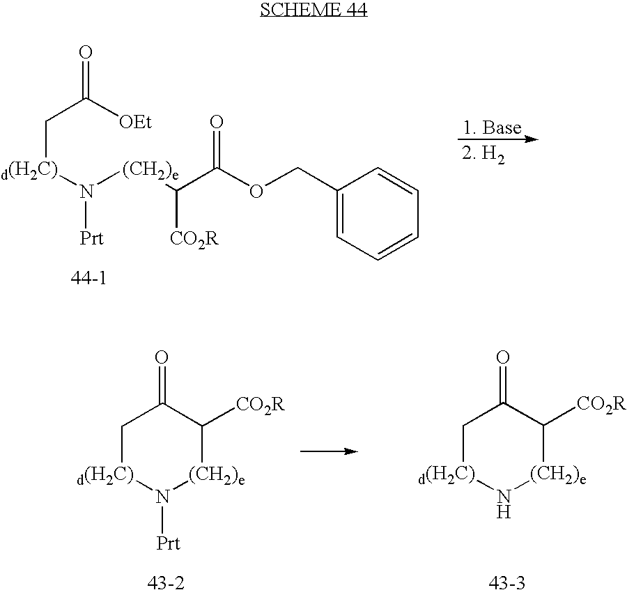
C([d(H2C)]N([(CH2)e]C(C(OCC1=CC=CC=C1)=O)[CO2R])[Prt])C([OEt])=O.C1[d(H2C)]N[(CH2)e]C([CO2R])C1=O.C1[d(H2C)]N([Prt])[(CH2)e]C([CO2R])C1=O
